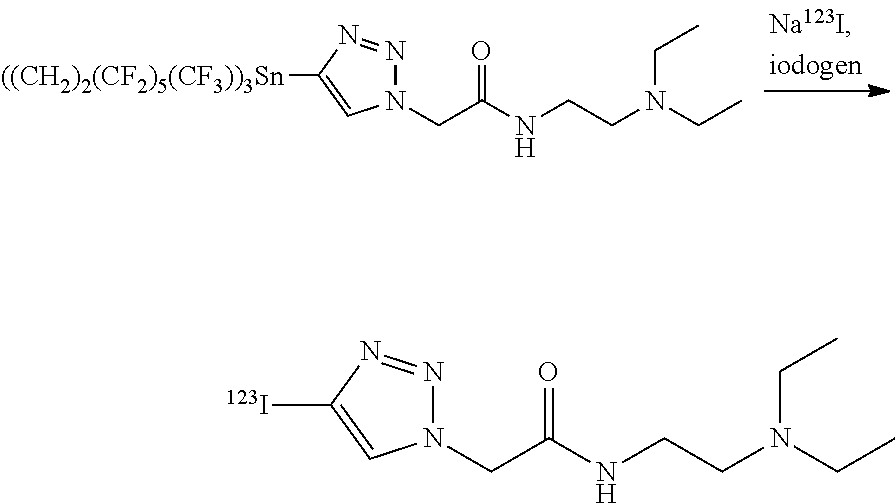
N1(CC(NCCN(CC)CC)=O)N=NC([((CH2)2(CF2)5(CF3))3Sn])=C1.N1(CC(NCCN(CC)CC)=O)N=NC([123I])=C1
